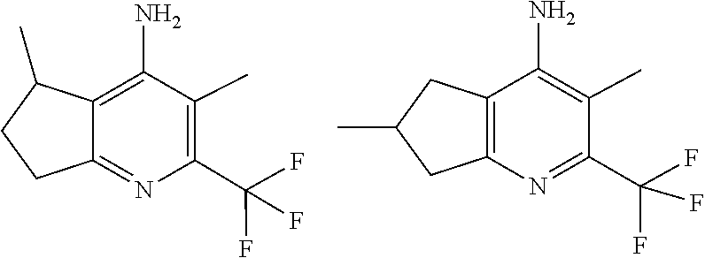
C1(C(F)(F)F)=C(C)C(N)=C2C(=N1)CCC2C.C1(C(F)(F)F)=NC2=C(C(N)=C1C)CC(C)C2
